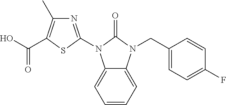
N1=C(N2C3=CC=CC=C3N(CC3=CC=C(F)C=C3)C2=O)SC(C(O)=O)=C1C
